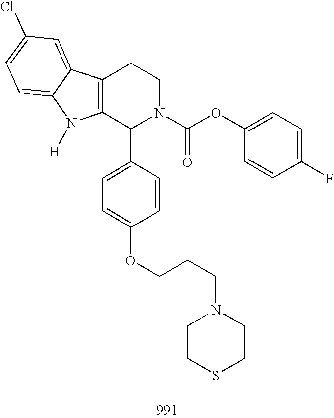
C12=C(C(C3=CC=C(OCCCN4CCSCC4)C=C3)N(C(OC3=CC=C(F)C=C3)=O)CC1)N([H])C1=CC=C(Cl)C=C21
